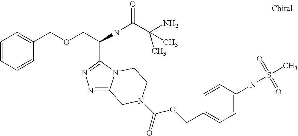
C1=CC=CC(COCC(NC(=O)C(C)(N)C)C2=NN=C3N2CCN(C(=O)OCC2=CC=C(NS(C)(=O)=O)C=C2)C3)=C1
